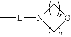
N1([L]C)C[G]C1
